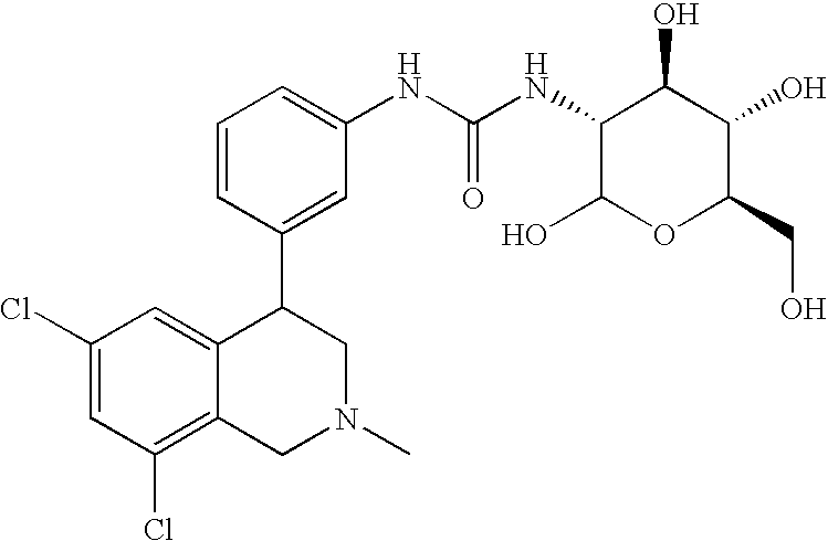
C1(Cl)=CC(Cl)=C2C(=C1)C(C1=CC(NC(NC3C(O)OC(CO)C(O)C3O)=O)=CC=C1)CN(C)C2
